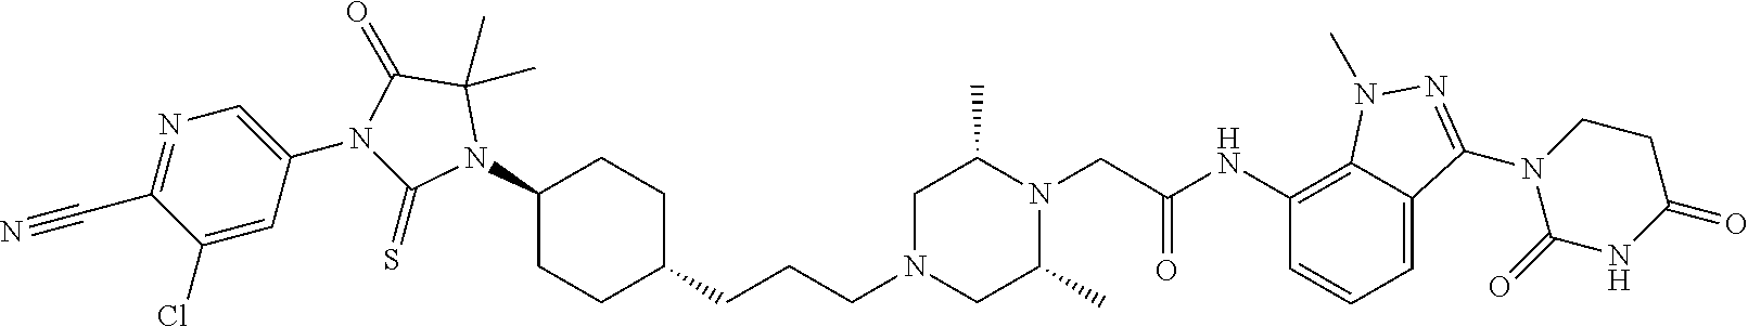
C12=C(NC(CN3C(C)CN(CCCC4CCC(N5C(C)(C)C(=O)N(C6=CN=C(C#N)C(Cl)=C6)C5=S)CC4)CC3C)=O)C=CC=C1C(N1C(=O)NC(=O)CC1)=NN2C
